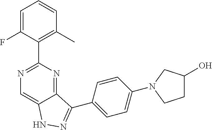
C1=C(F)C(C2=NC=C3C(=N2)C(C2=CC=C(N4CC(O)CC4)C=C2)=NN3)=C(C)C=C1
